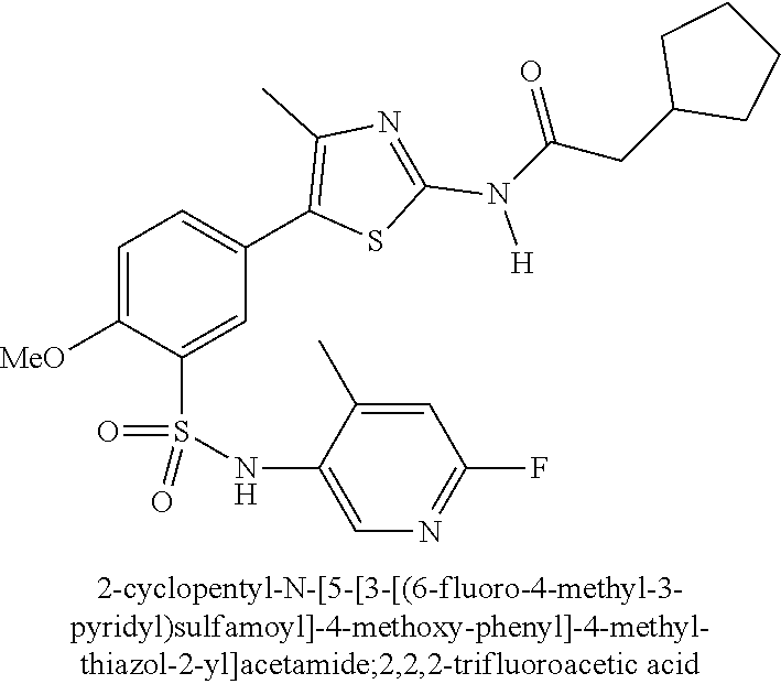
C1=C([MeO])C(S(NC2=CN=C(F)C=C2C)(=O)=O)=CC(C2=C(C)N=C(N([H])C(CC3CCCC3)=O)S2)=C1
